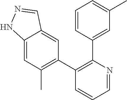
C12=CC(C)=C(C3=C(C4=CC(C)=CC=C4)N=CC=C3)C=C1C=NN2
